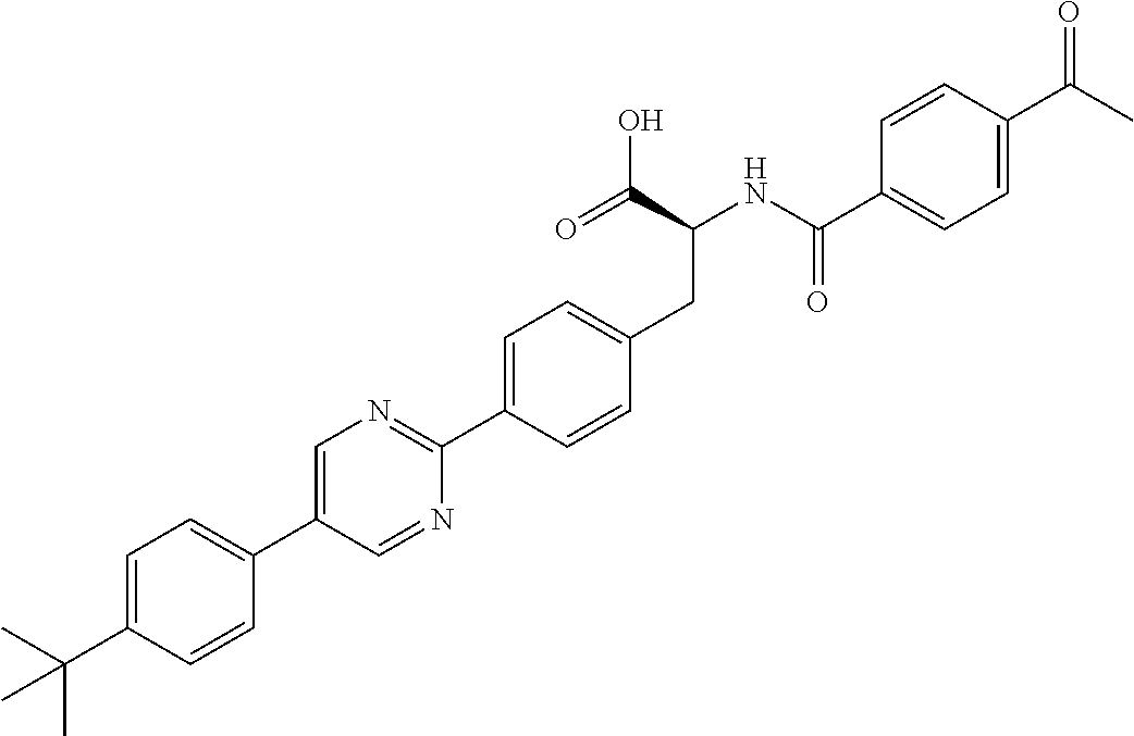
CC(C1=CC=C(C2=CN=C(C3=CC=C(CC(C(O)=O)NC(=O)C4=CC=C(C(C)=O)C=C4)C=C3)N=C2)C=C1)(C)C
